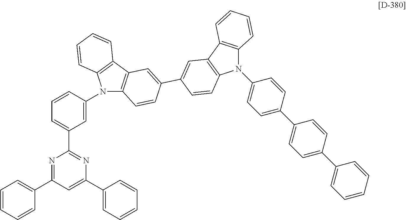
N1=C(C2=CC=CC=C2)C=C(C2=CC=CC=C2)N=C1C1=CC=CC(N2C3=C(C4=C2C=CC=C4)C=C(C2=CC4=C(N(C5=CC=C(C6=CC=C(C7=CC=CC=C7)C=C6)C=C5)C5=C4C=CC=C5)C=C2)C=C3)=C1
